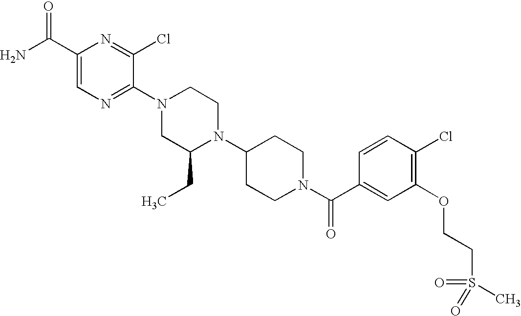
C1(C(N)=O)=CN=C(N2CC(CC)N(C3CCN(C(C4=CC(OCCS(=O)(=O)C)=C(Cl)C=C4)=O)CC3)CC2)C(Cl)=N1
